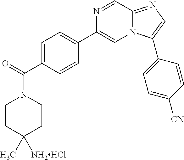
C1CC(C)([NH2HCl])CCN1C(=O)C1=CC=C(C2=CN3C(=NC=C3C3=CC=C([CN])C=C3)C=N2)C=C1
